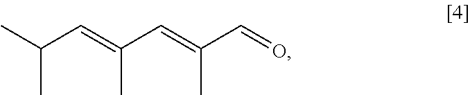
CC(C)C=C(C=C(C=O)C)C
